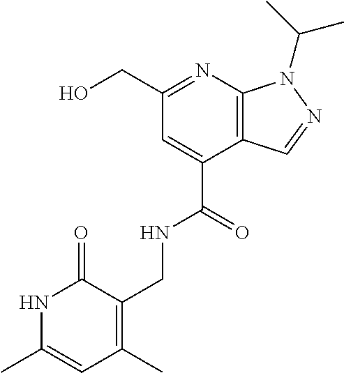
OCC1=NC2=C(C(C(=O)NCC3=C(C)C=C(C)NC3=O)=C1)C=NN2C(C)C
